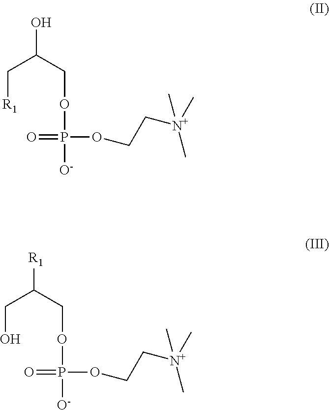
OC(C[R1])COP([O-])(=O)OCC[N+](C)(C)C.[R1]C(CO)COP([O-])(=O)OCC[N+](C)(C)C
